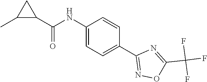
C1(NC(C2CC2C)=O)=CC=C(C2=NOC(C(F)(F)F)=N2)C=C1
